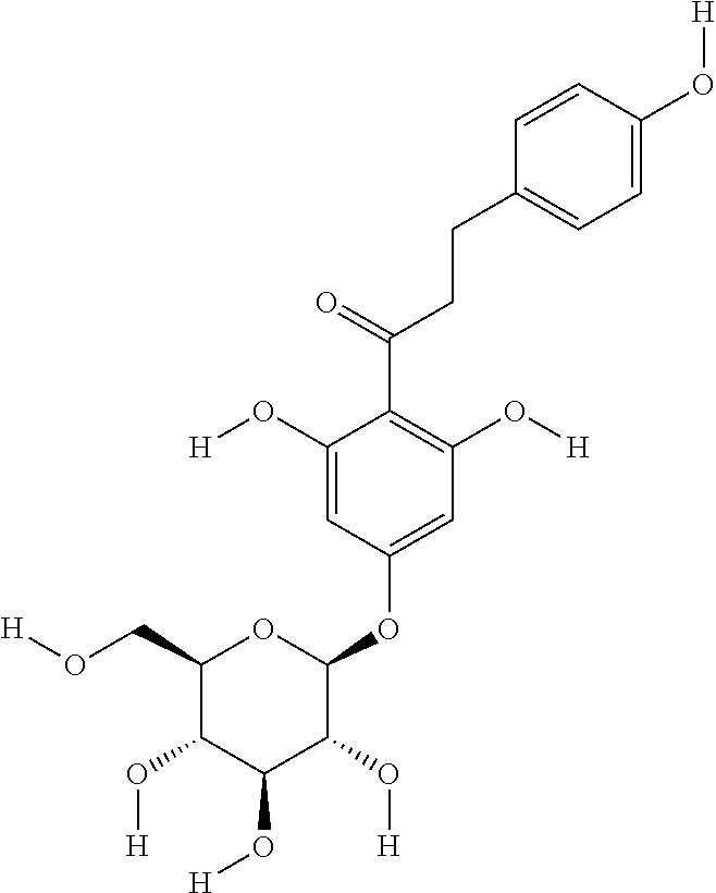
C1=CC(O[H])=CC=C1CCC(C1=C(O[H])C=C(OC2OC(CO[H])C(O[H])C(O[H])C2O[H])C=C1O[H])=O
